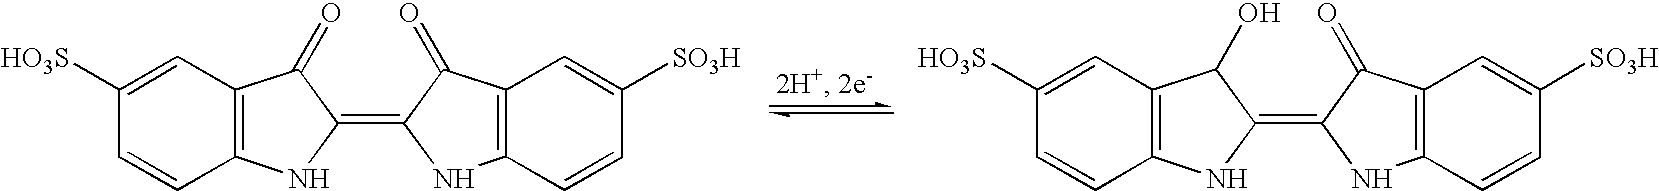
C1([HO3S])=CC2=C(C=C1)NC(=C1NC3=C(C1=O)C=C([SO3H])C=C3)C2=O.C1([HO3S])=CC2=C(C=C1)NC(=C1NC3=C(C1=O)C=C([SO3H])C=C3)C2O
